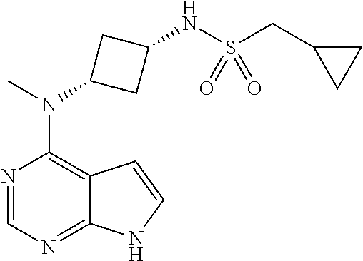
N1=CN=C2C(=C1N(C)C1CC(NS(CC3CC3)(=O)=O)C1)C=CN2
